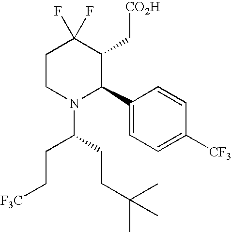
C1CN(C(CCC(C)(C)C)CC[F3C])C(C2=CC=C([CF3])C=C2)C(C[CO2H])C1(F)F
